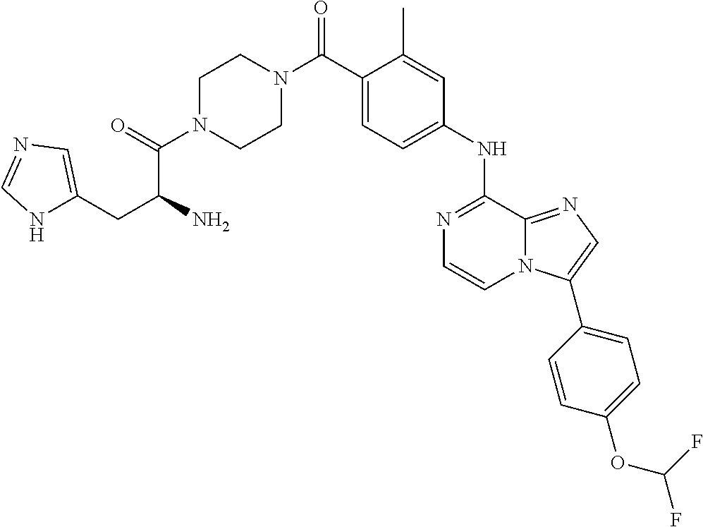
C1(C)=CC(NC2=NC=CN3C2=NC=C3C2=CC=C(OC(F)F)C=C2)=CC=C1C(N1CCN(C(C(CC2=CN=CN2)N)=O)CC1)=O
